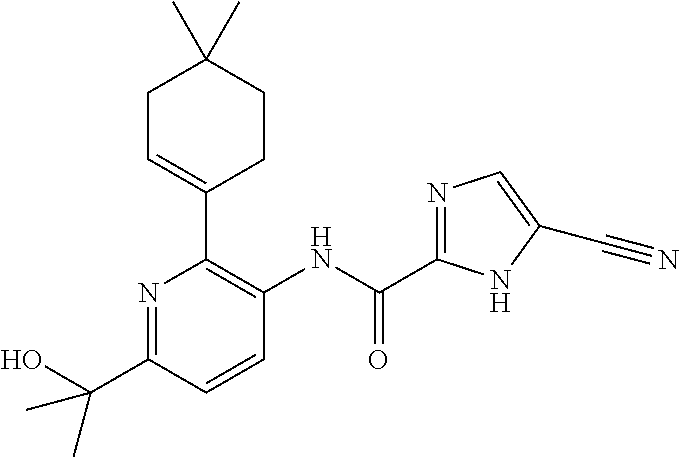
N1=C(C(O)(C)C)C=CC(NC(=O)C2=NC=C(C#N)N2)=C1C1=CCC(C)(C)CC1
